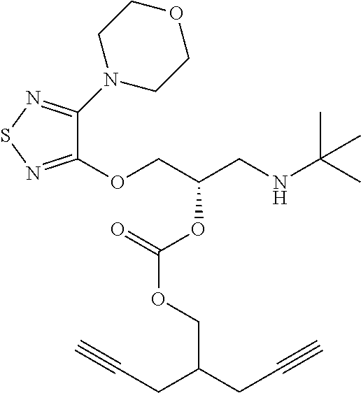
O(CC(CNC(C)(C)C)OC(OCC(CC#C)CC#C)=O)C1=NSN=C1N1CCOCC1
